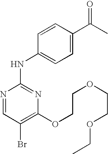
N1=CC(Br)=C(OCCOCCOCC)N=C1NC1=CC=C(C(C)=O)C=C1
